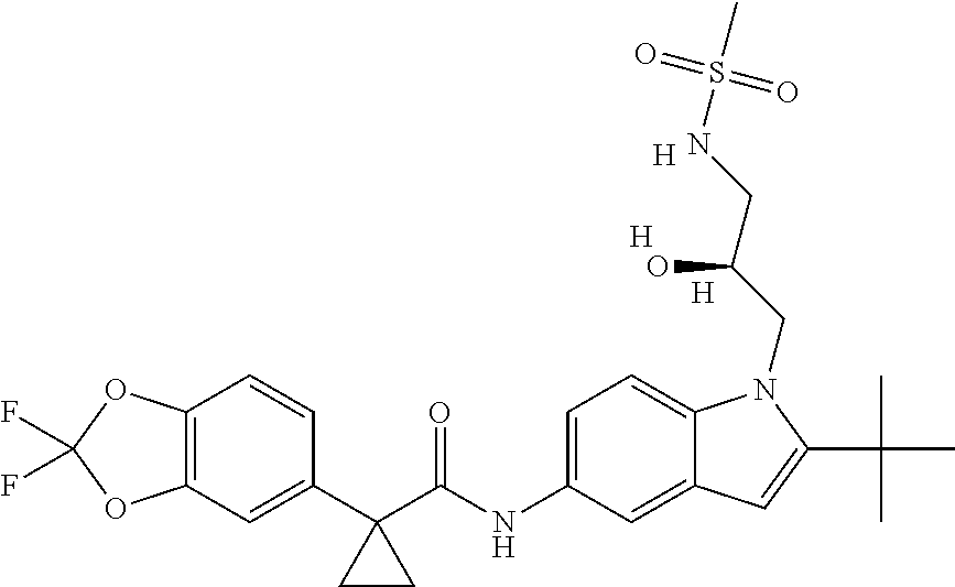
C1(C2(C(NC3=CC=C4C(=C3)C=C(C(C)(C)C)N4CC(CNS(C)(=O)=O)O)=O)CC2)=CC2=C(C=C1)OC(F)(F)O2.[H].[H].[H]
